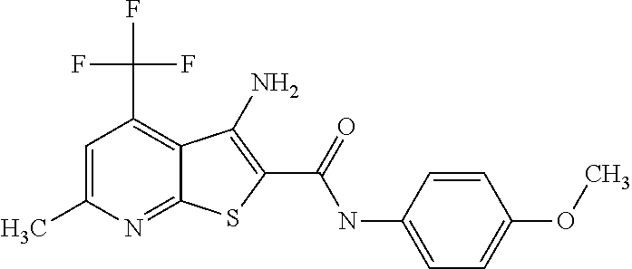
C1=C(C)N=C2C(=C1C(F)(F)F)C(N)=C(C(=O)NC1=CC=C(OC)C=C1)S2
